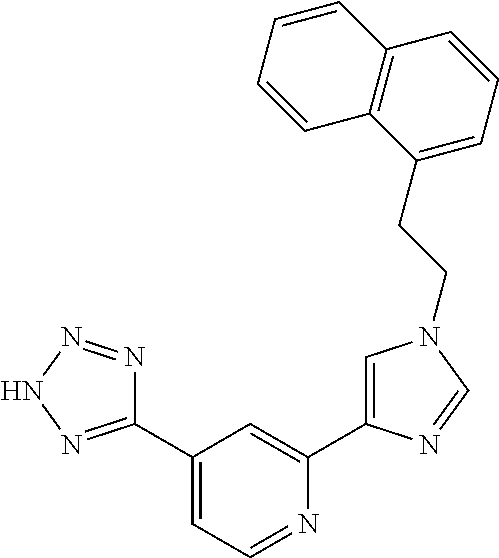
C1(C2=NNN=N2)=CC=NC(C2=CN(CCC3=CC=CC4=C3C=CC=C4)C=N2)=C1
